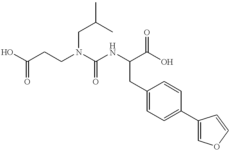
OC(CCN(C(NC(C(O)=O)CC1=CC=C(C2=COC=C2)C=C1)=O)CC(C)C)=O
